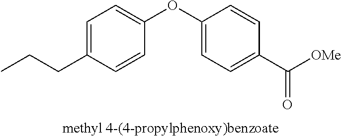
C1=C(CCC)C=CC(OC2=CC=C(C([OMe])=O)C=C2)=C1
